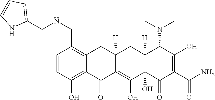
C1=CC(O)=C2C(=C1CNCC1=CC=CN1)CC1([H])C(=C(O)C3(O)C([H])(C1)C(N(C)C)C(O)=C(C(N)=O)C3=O)C2=O
